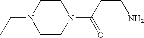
CCN1CCN(C(CCN)=O)CC1
